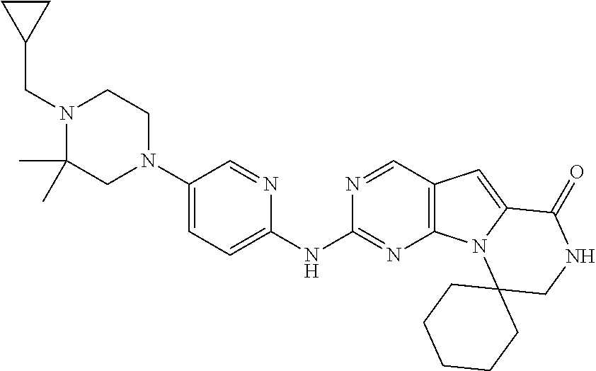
N1(CC2CC2)C(C)(C)CN(C2=CC=C(NC3=NC4=C(C=N3)C=C3N4C4(CNC3=O)CCCCC4)N=C2)CC1
